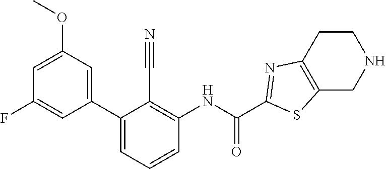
C1(C2=CC=CC(NC(=O)C3=NC4=C(CNCC4)S3)=C2C#N)=CC(OC)=CC(F)=C1
